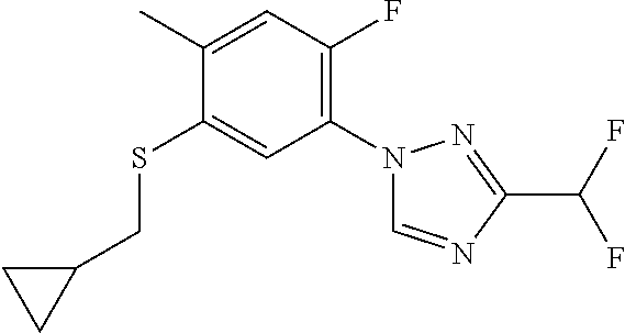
C1(C)=CC(F)=C(N2C=NC(C(F)F)=N2)C=C1SCC1CC1
